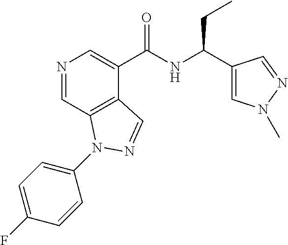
N1=CC2=C(C(C(NC(C3=CN(C)N=C3)CC)=O)=C1)C=NN2C1=CC=C(F)C=C1
